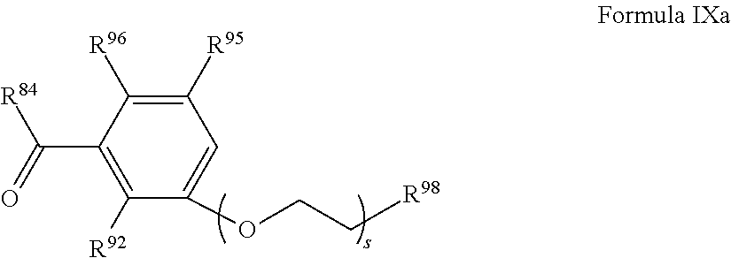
C1([R95])=C([R96])C(C([R84])=O)=C([R92])C(OCC[R98])=C1
